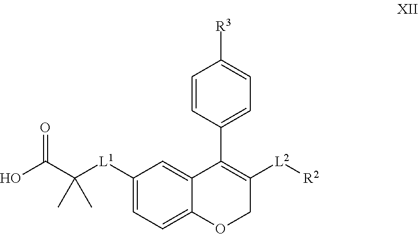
C1([L1]C(C(O)=O)(C)C)=CC=C2C(=C1)C(C1=CC=C([R3])C=C1)=C([L2][R2])CO2
